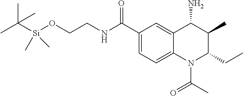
C1(C(NCCO[Si](C(C)(C)C)(C)C)=O)=CC=C2C(=C1)C(N)C(C)C(CC)N2C(C)=O
